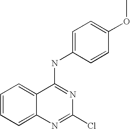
C1(NC2=CC=C(OC)C=C2)=NC(Cl)=NC2=CC=CC=C12
